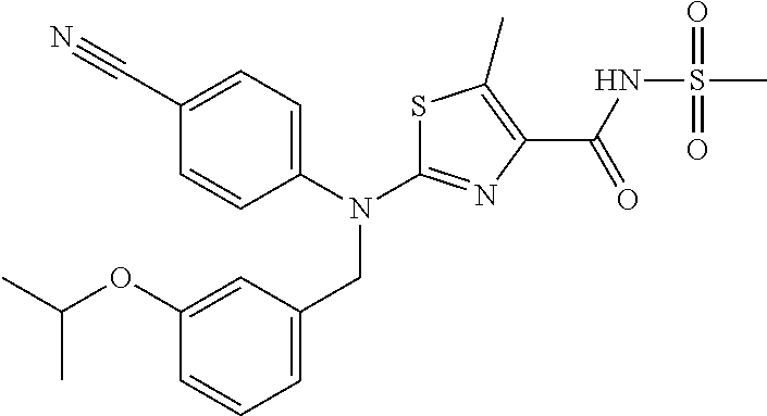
N(C1=NC(C(NS(C)(=O)=O)=O)=C(C)S1)(CC1=CC=CC(OC(C)C)=C1)C1=CC=C(C#N)C=C1
